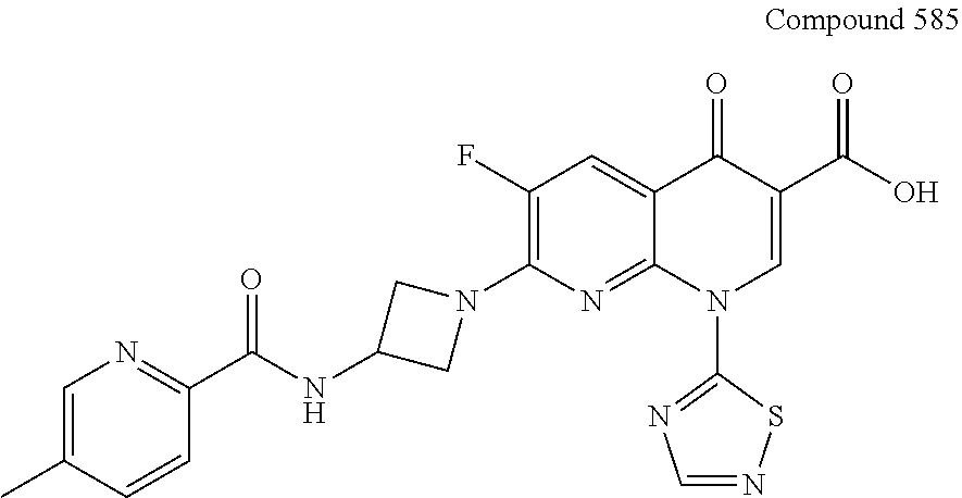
C1=C(C)C=CC(C(NC2CN(C3=C(F)C=C4C(=N3)N(C3=NC=NS3)C=C(C(O)=O)C4=O)C2)=O)=N1
